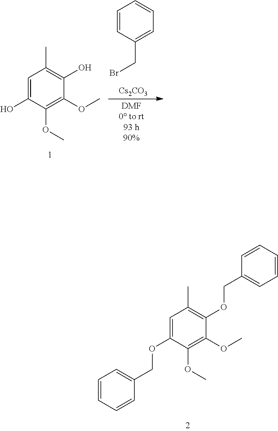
C1=C(OCC2=CC=CC=C2)C(OC)=C(OC)C(OCC2=CC=CC=C2)=C1C.C1=C(O)C(OC)=C(OC)C(O)=C1C.C1=CC(CBr)=CC=C1.[Cs2CO3]
